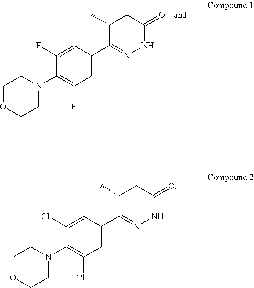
C1(F)=CC(C2=NNC(=O)CC2C)=CC(F)=C1N1CCOCC1.C1(Cl)=CC(C2=NNC(=O)CC2C)=CC(Cl)=C1N1CCOCC1
